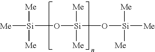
[Me][Si](O[Si]([Me])([Me])O[Si]([Me])([Me])[Me])([Me])[Me]
